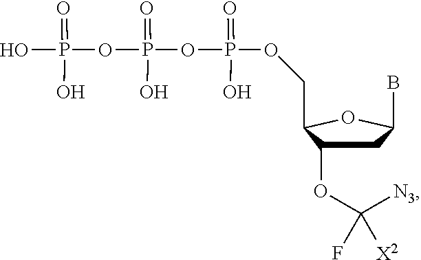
O(P(OP(OP(=O)(O)O)(=O)O)(=O)O)CC1C(OC([N3])(F)[X2])CC(B)O1
